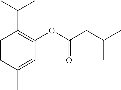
C1=CC(C)=CC(OC(CC(C)C)=O)=C1C(C)C
